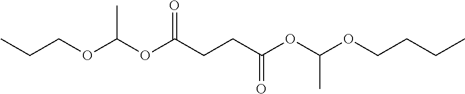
C(COC(OC(CCC(OC(OCCCC)C)=O)=O)C)C
